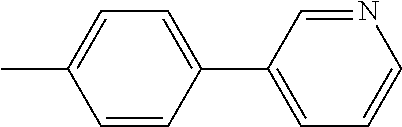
C1=CC(C2=CC=CN=C2)=CC=C1C
